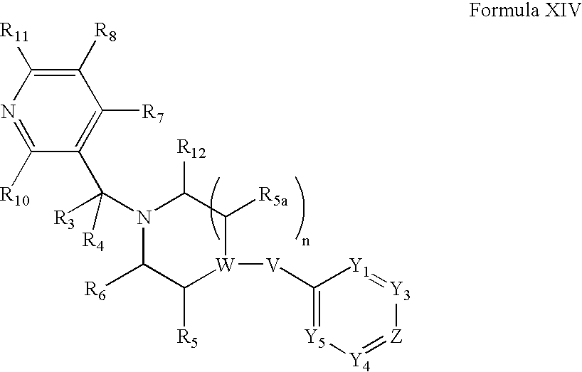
C1([R6])C([R5])[W]([V]C2=[Y5][Y4]=[Z][Y3]=[Y1]2)C([R5a])C([R12])N1C([R4])([R3])C1=C([R7])C([R8])=C([R11])N=C1[R10]
